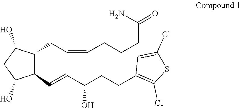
C1(CC=CCCCC(=O)N)C(C=CC(CCC2=C(Cl)SC(Cl)=C2)O)C(O)CC1O
